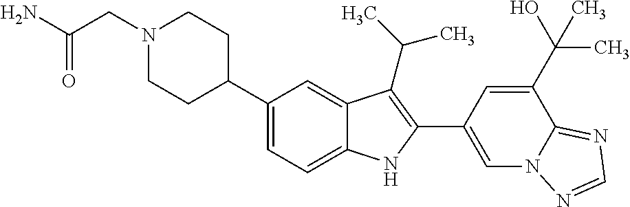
C1(C2CCN(CC(N)=O)CC2)=CC=C2C(=C1)C(C(C)C)=C(C1=CN3C(=NC=N3)C(C(O)(C)C)=C1)N2
